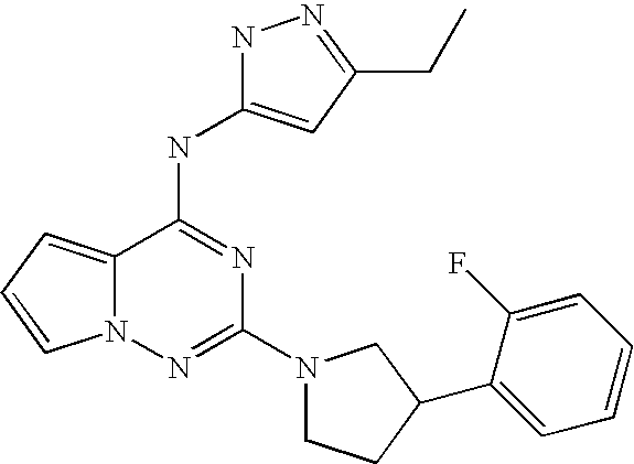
C12=CC=CN1N=C(N1CCC(C3=CC=CC=C3F)C1)N=C2NC1=CC(CC)=NN1
